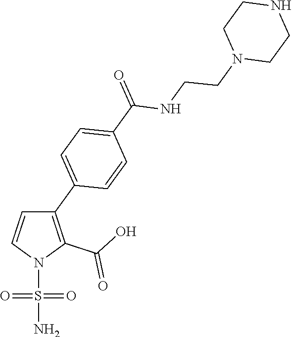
C1(C2=CC=C(C(=O)NCCN3CCNCC3)C=C2)=C(C(O)=O)N(S(=O)(=O)N)C=C1
